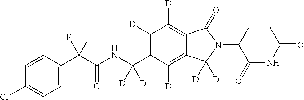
C1=CC(C(C(NC(C2=C([D])C([D])=C3C(=C2[D])C([D])([D])N(C2C(=O)NC(=O)CC2)C3=O)([D])[D])=O)(F)F)=CC=C1Cl
